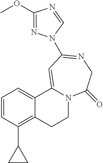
C1=CC(C2CC2)=C2C(=C1)C1=CC(N3N=C(OC)N=C3)=NCC(=O)N1CC2
